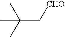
C(C[CHO])(C)(C)C
